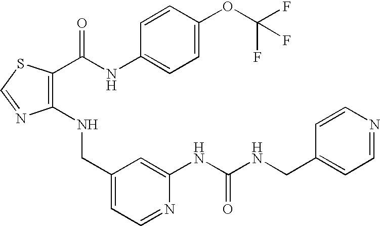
C1(NCC2=CC=NC(NC(NCC3=CC=NC=C3)=O)=C2)=C(C(NC2=CC=C(OC(F)(F)F)C=C2)=O)SC=N1
